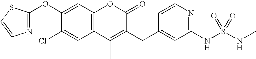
N1=C(OC2=CC3=C(C=C2Cl)C(C)=C(CC2=CC(NS(NC)(=O)=O)=NC=C2)C(=O)O3)SC=C1
